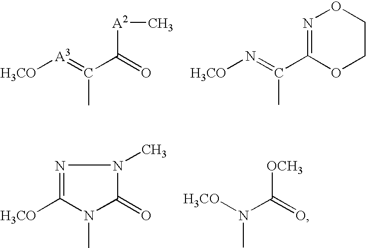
[H3CO][A3]=C(C(=O)[A2]C)C.[H3CO]N=C(C1=NOCCO1)C.N1=C([H3CO])N(C)C(=O)N1C.[H3CO]N(C)C([OCH3])=O
